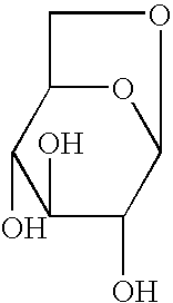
C1(O)C(O)C(O)C2OC1CO2
